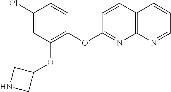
C1(Cl)=CC(OC2CNC2)=C(OC2=NC3=C(C=C2)C=CC=N3)C=C1
